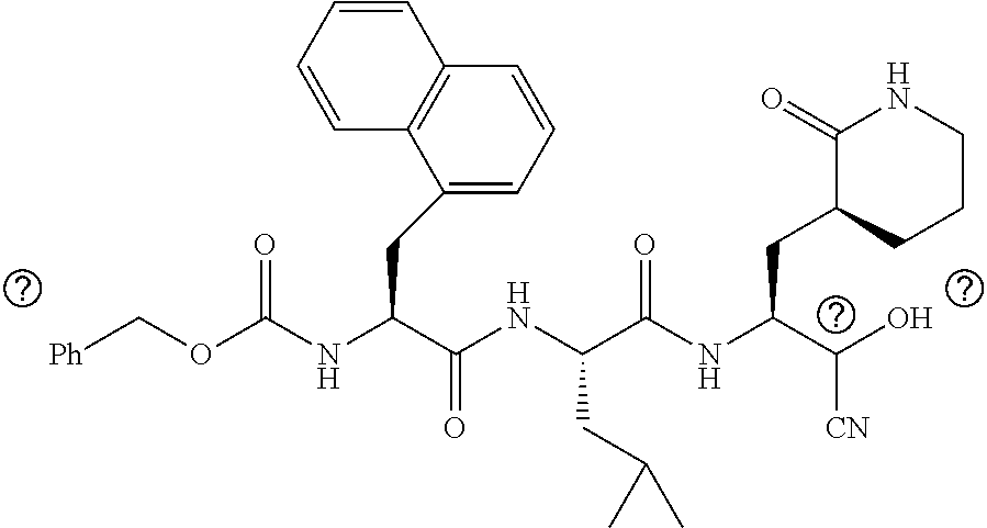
O(C(NC(C(NC(C(NC(C(O)[CN])CC1CCCNC1=O)=O)CC(C)C)=O)CC1=CC=CC2=C1C=CC=C2)=O)C[Ph]
